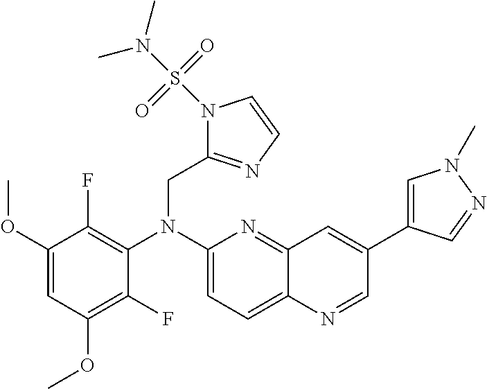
C1(F)=C(OC)C=C(OC)C(F)=C1N(C1=CC=C2C(=N1)C=C(C1=CN(C)N=C1)C=N2)CC1=NC=CN1S(N(C)C)(=O)=O
